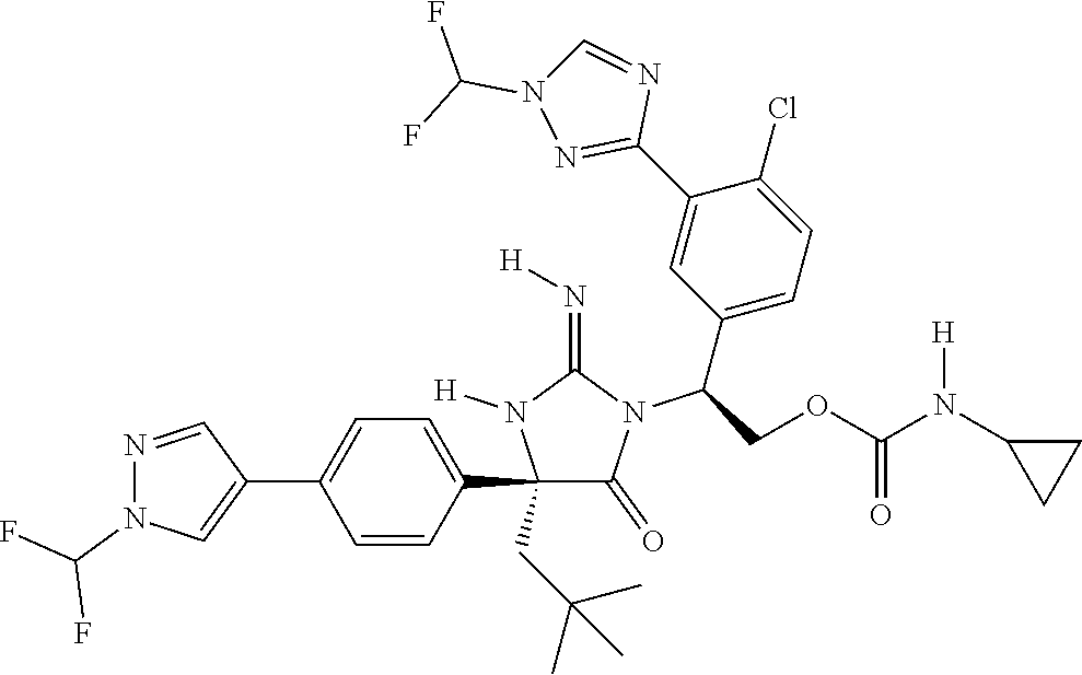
C1(C2=CC=C(C3=CN(C(F)F)N=C3)C=C2)(CC(C)(C)C)C(=O)N(C(C2=CC=C(Cl)C(C3=NN(C(F)F)C=N3)=C2)COC(N(C2CC2)[H])=O)C(=N[H])N1[H]
